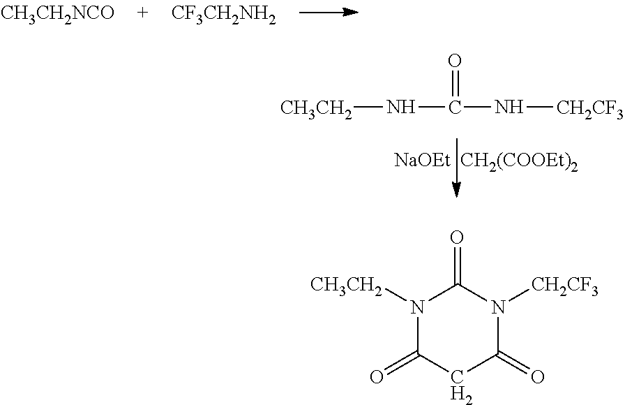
[NaOEt].[CH2(COOEt)2].[CH3CH2]NC(N[CH2CF3])=O.[CH3CH2NCO].[CF3CH2NH2].N1([CH3CH2])C(=O)CC(=O)N([CH2CF3])C1=O
